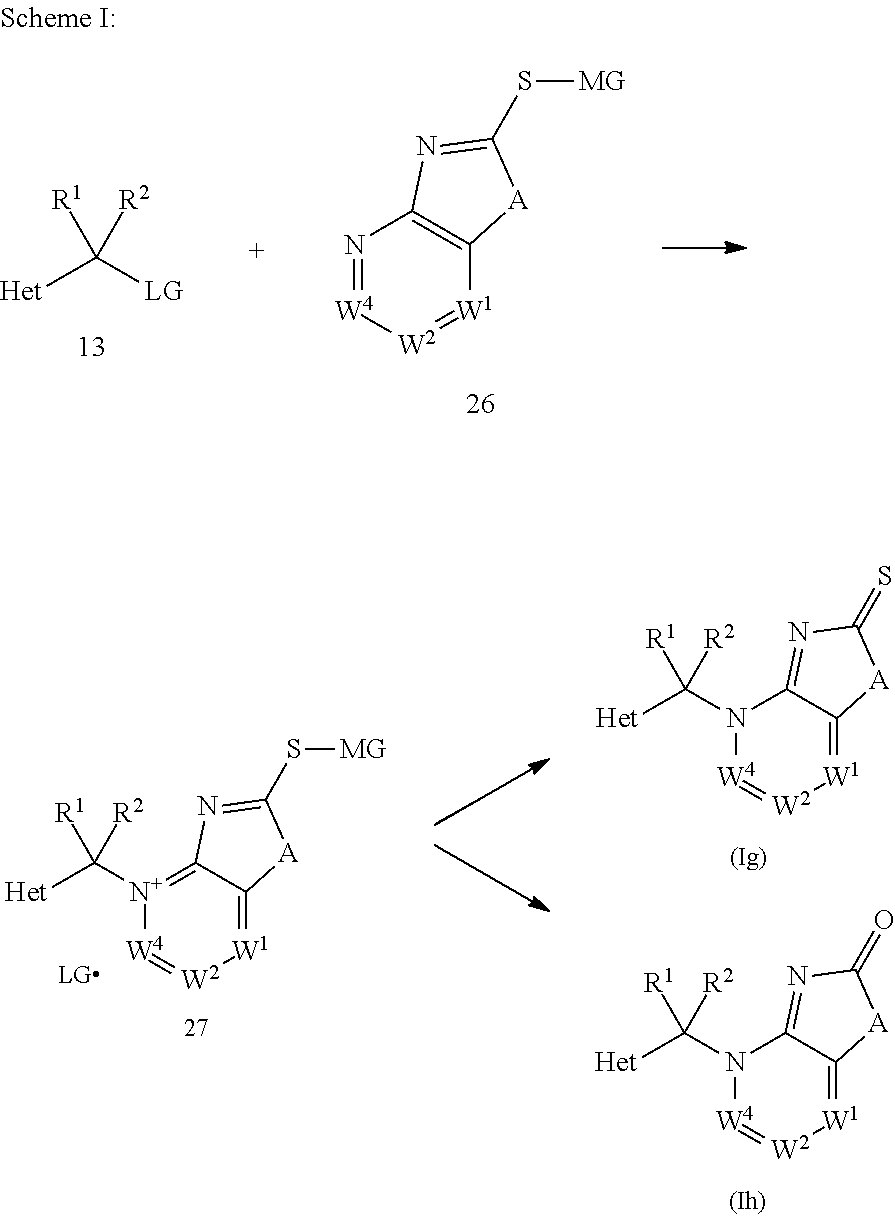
[Het]C([LG])([R1])[R2].N1=[W4][W2]=[W1]C2=C1N=C(S[MG])[A]2.[W4]1=[W2][W1]=C2C(=[N+]1C([Het])([R1])[R2])N=C(S[MG])[A]2.N1(C([Het])([R1])[R2])[W4]=[W2][W1]=C2C1=NC(=S)[A]2.N1(C([Het])([R1])[R2])[W4]=[W2][W1]=C2C1=NC(=O)[A]2
